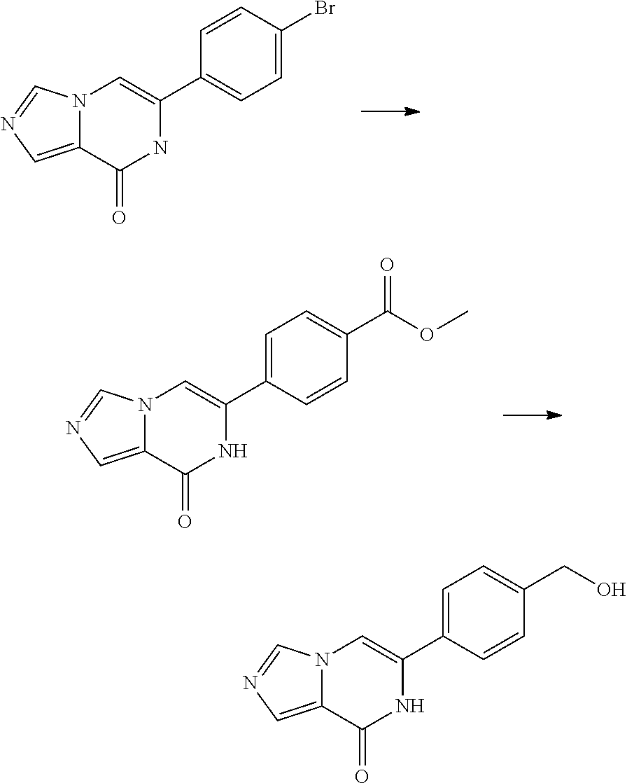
N12C(=CN=C1)C(=O)NC(C1=CC=C(Br)C=C1)=C2.N12C(=CN=C1)C(=O)NC(C1=CC=C(C(OC)=O)C=C1)=C2.N12C(=CN=C1)C(=O)NC(C1=CC=C(CO)C=C1)=C2
